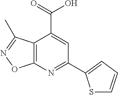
C12=C(N=C(C3=CC=CS3)C=C1C(=O)O)ON=C2C
